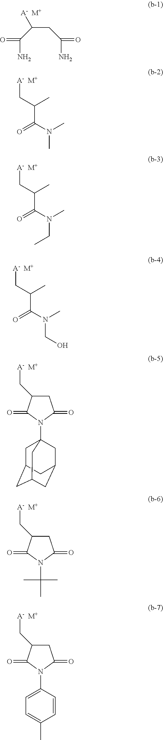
C(C(C(N)=O)[A-  M+])C(N)=O.[A-  M+]CC(C(N(C)C)=O)C.[A-  M+]CC(C(N(C)CC)=O)C.[A-  M+]CC(C(N(C)CO)=O)C.[A-  M+]CC1CC(=O)N(C23CC4CC(CC(C2)C4)C3)C1=O.[A-  M+]CC1CC(=O)N(C(C)(C)C)C1=O.[A-  M+]CC1CC(=O)N(C2=CC=C(C)C=C2)C1=O
